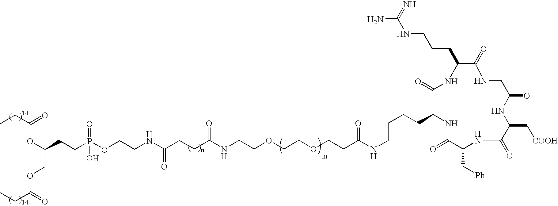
C(CCC1NC(=O)C(C[Ph])NC(=O)C(C[COOH])NC(O)CNC(=O)C(CCCNC(N)=N)NC1=O)CNC(CCOCCOCCNC(CCC(NCCOP(=O)(O)CCC(OC(CC)=O)COC(CC)=O)=O)=O)=O
